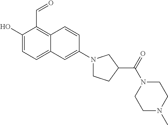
C1(O)=CC=C2C(=C1C=O)C=CC(N1CCC(C(N3CCN(C)CC3)=O)C1)=C2
